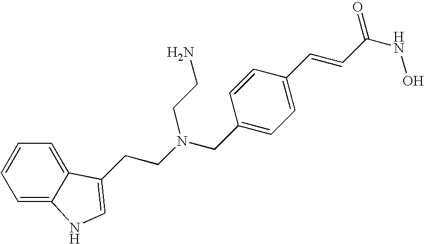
C1=C2C(=CC=C1)C(CCN(CC1=CC=C(C=CC(NO)=O)C=C1)CCN)=CN2
